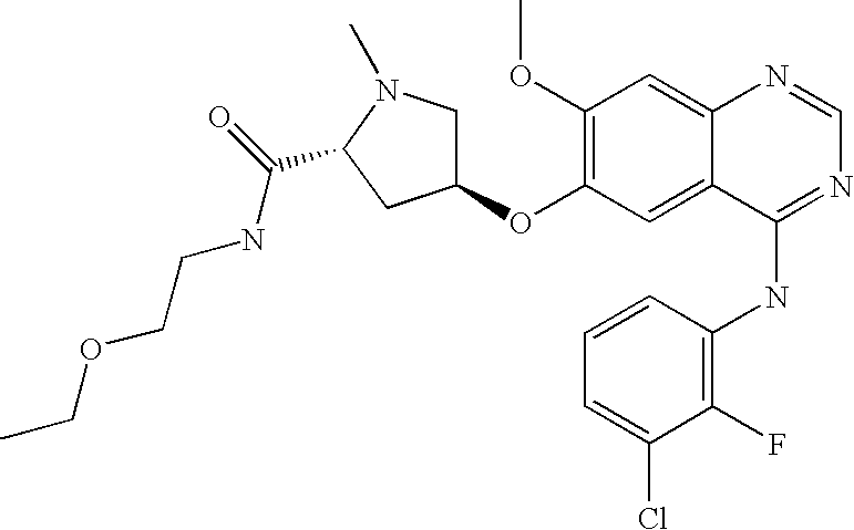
C1(F)=C(NC2=NC=NC3=CC(OC)=C(OC4CN(C)C(C(NCCOCC)=O)C4)C=C23)C=CC=C1Cl
